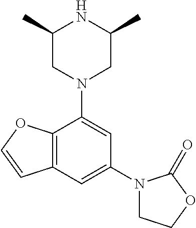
C12=C(C=C(N3CCOC3=O)C=C1N1CC(C)NC(C)C1)C=CO2
